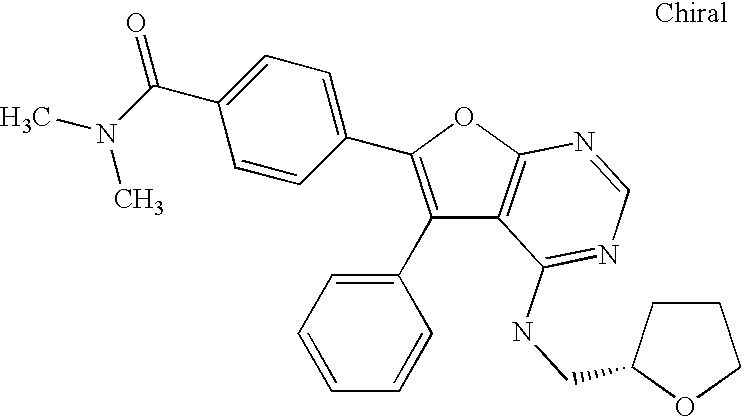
C1(C2=CC=CC=C2)=C(C2=CC=C(C(N(C)C)=O)C=C2)OC2=C1C(NCC1CCCO1)=NC=N2
